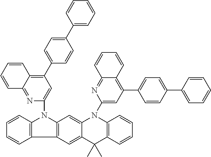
C12=C(C3=C(N1C1=CC(C4=CC=C(C5=CC=CC=C5)C=C4)=C4C(=N1)C=CC=C4)C=C1C(=C3)C(C)(C)C3=C(N1C1=CC(C4=CC=C(C5=CC=CC=C5)C=C4)=C4C(=N1)C=CC=C4)C=CC=C3)C=CC=C2
